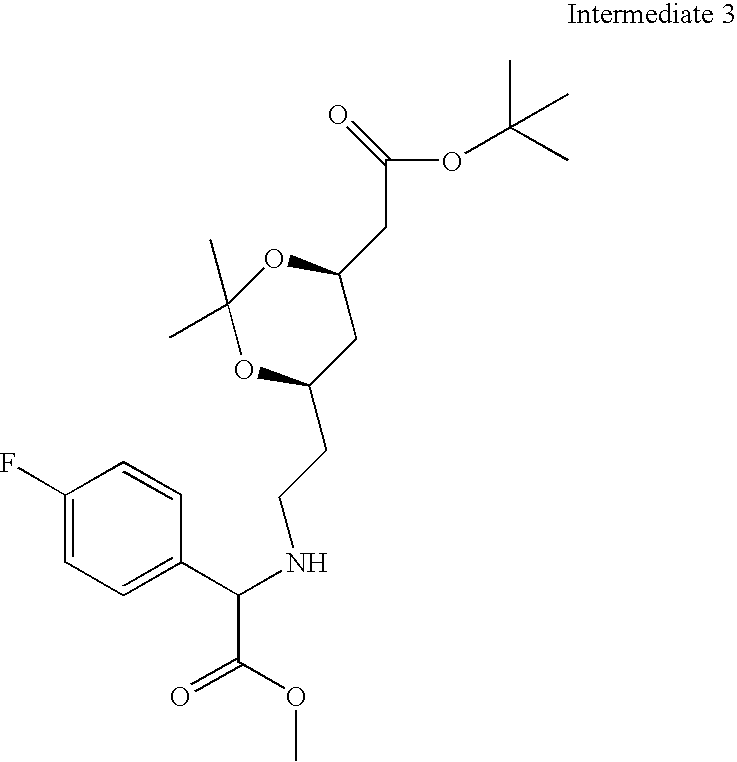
O=C(OC(C)(C)C)CC1CC(CCNC(C2=CC=C(F)C=C2)C(=O)OC)OC(C)(C)O1
